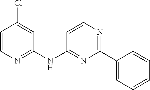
C1=C(Cl)C=CN=C1NC1=NC(C2=CC=CC=C2)=NC=C1
